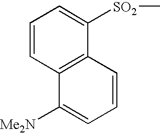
C1=CC2=C(C([SO2]C)=C1)C=CC=C2[Me2N]
